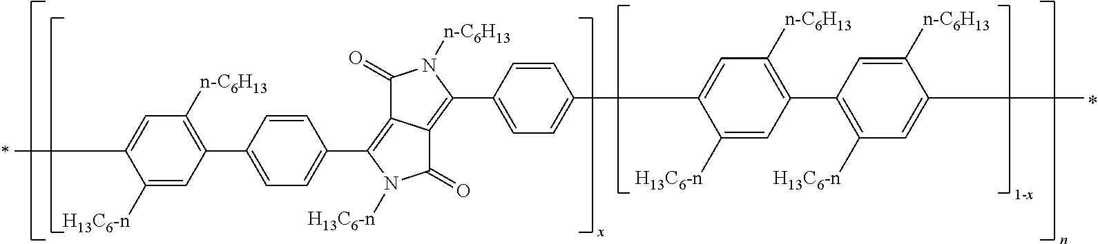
C1([H13C6-n])=CC(C2=CC=C(C3=C4C(=C(C5=CC=C(C6=CC([n-C6H13])=C(C7=C([H13C6-n])C=C(C)C([n-C6H13])=C7)C=C6[H13C6-n])C=C5)N([n-C6H13])C4=O)C(=O)N3[H13C6-n])C=C2)=C([n-C6H13])C=C1C
